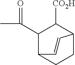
C(C1C2CCC(C1[CO2H])C=C2)(C)=O
